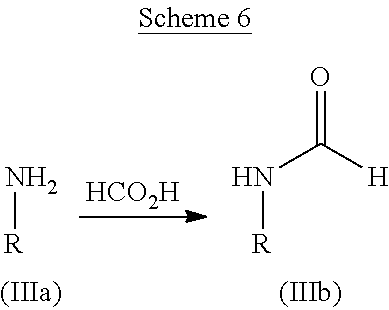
N[R].[HCO2H].N([R])C(=O)[H]
